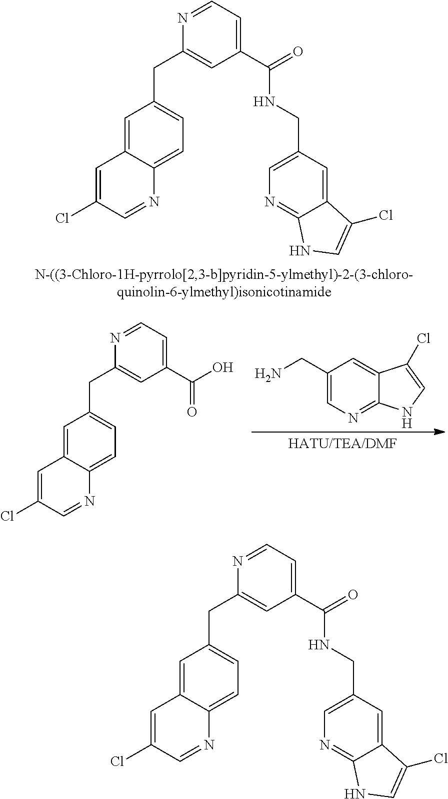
C1(CNC(C2=CC=NC(CC3=CC=C4C(=C3)C=C(Cl)C=N4)=C2)=O)=CN=C2C(=C1)C(Cl)=CN2.C12=NC=C(CN)C=C1C(Cl)=CN2.C1=NC(CC2=CC=C3C(=C2)C=C(Cl)C=N3)=CC(C(=O)O)=C1.C1(CNC(C2=CC=NC(CC3=CC=C4C(=C3)C=C(Cl)C=N4)=C2)=O)=CN=C2C(=C1)C(Cl)=CN2
